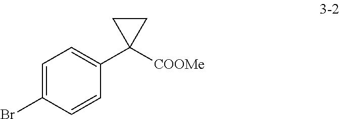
C1=C(Br)C=CC(C2([COOMe])CC2)=C1
